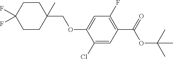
C1(COC2=CC(F)=C(C(=O)OC(C)(C)C)C=C2Cl)(C)CCC(F)(F)CC1
